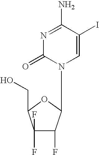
C1(F)(F)C(F)C(N2C=C(I)C(N)=NC2=O)OC1CO
